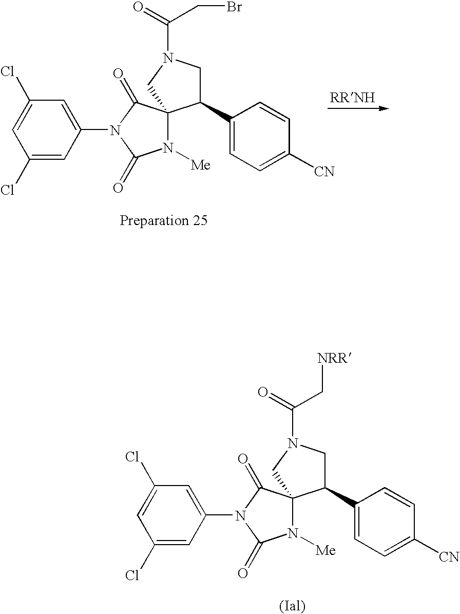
C1(Cl)=CC(N2C(=O)N([Me])C3(C2=O)C(C2=CC=C([CN])C=C2)CN(C(=O)CBr)C3)=CC(Cl)=C1.C1(Cl)=CC(N2C(=O)N([Me])C3(C2=O)C(C2=CC=C([CN])C=C2)CN(C(=O)C[NRR])C3)=CC(Cl)=C1
